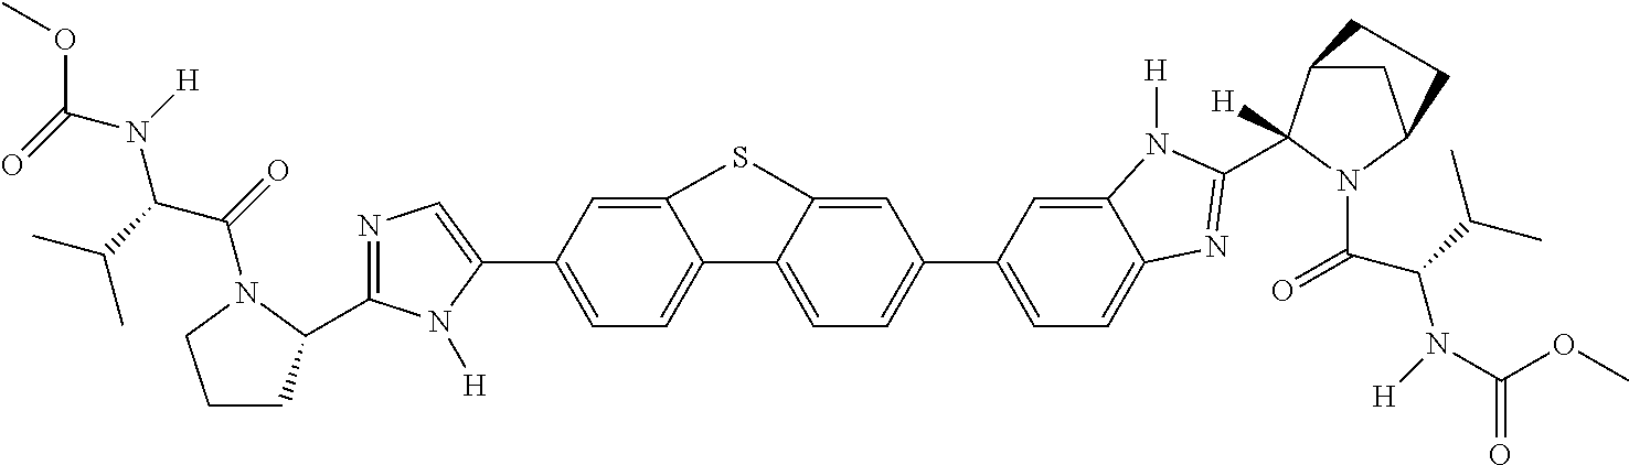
C1=C2C(=CC=C1C1=CN=C(C3CCCN3C(=O)C(C(C)C)N([H])C(=O)OC)N1[H])C1=CC=C(C3=CC=C4C(=C3)N([H])C(C3([H])C5CC(N3C(=O)C(C(C)C)N([H])C(OC)=O)CC5)=N4)C=C1S2
